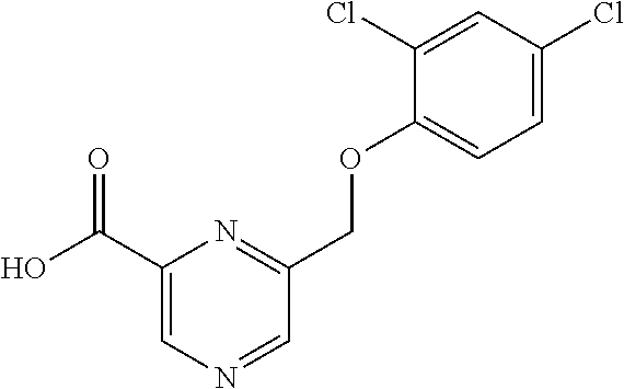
OC(C1=CN=CC(COC2=CC=C(Cl)C=C2Cl)=N1)=O
